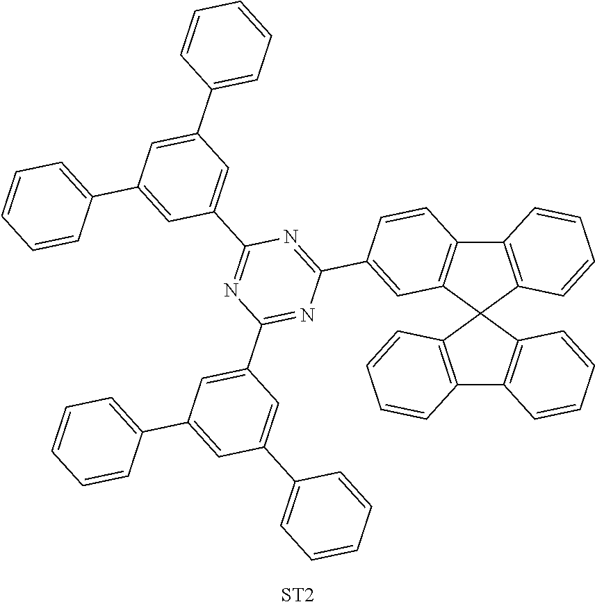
C12=C(C3(C4=C1C=CC(C1=NC(C5=CC(C6=CC=CC=C6)=CC(C6=CC=CC=C6)=C5)=NC(C5=CC(C6=CC=CC=C6)=CC(C6=CC=CC=C6)=C5)=N1)=C4)C1=C(C4=C3C=CC=C4)C=CC=C1)C=CC=C2.[ST2]
